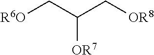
[R6O]CC(C[OR8])[OR7]
